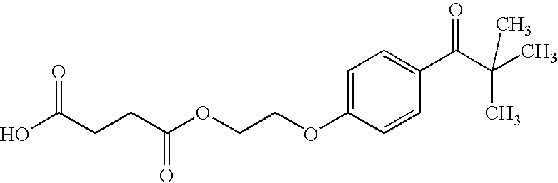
OC(CCC(OCCOC1=CC=C(C(C(C)(C)C)=O)C=C1)=O)=O
